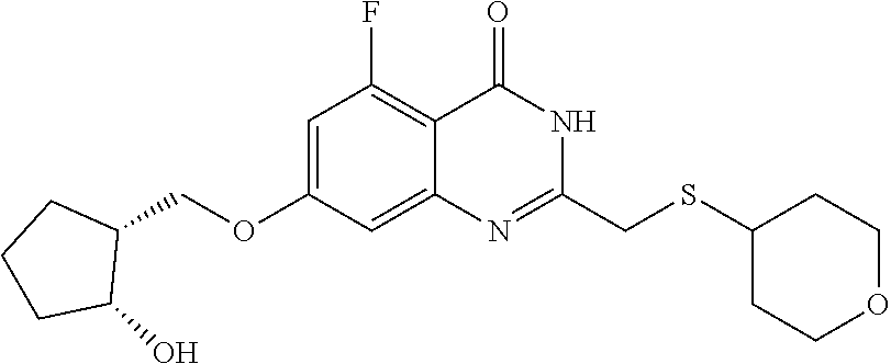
C1=C(OCC2CCCC2O)C=C2C(=C1F)C(=O)NC(CSC1CCOCC1)=N2
